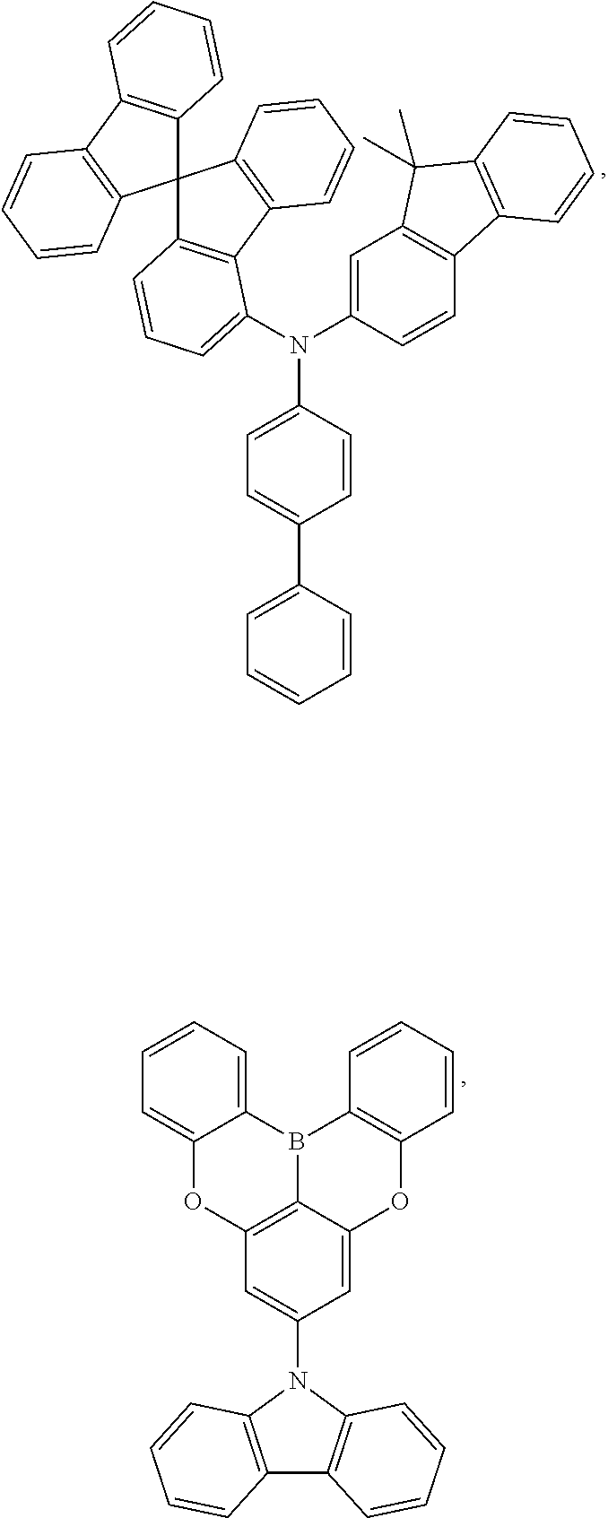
C12(C3=C(C4=C1C=CC=C4)C=CC=C3)C1=C(C3=C2C=CC=C3)C(N(C2=CC3=C(C=C2)C2=C(C3(C)C)C=CC=C2)C2=CC=C(C3=CC=CC=C3)C=C2)=CC=C1.C12=C(N(C3=CC4=C5C(=C3)OC3=C(B5C5=CC=CC=C5O4)C=CC=C3)C3=C1C=CC=C3)C=CC=C2
